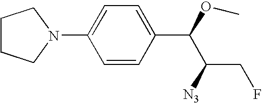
C1(N2CCCC2)=CC=C(C(OC)C([N3])CF)C=C1
